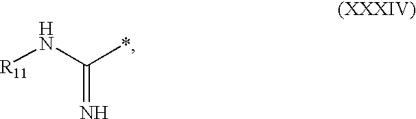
[R11]NC(*)=N
